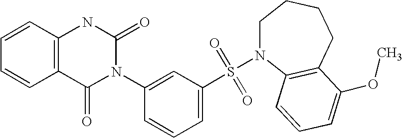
C1=CC2=C(C=C1)C(=O)N(C1=CC(S(=O)(=O)N3CCCCC4=C3C=CC=C4OC)=CC=C1)C(=O)N2
